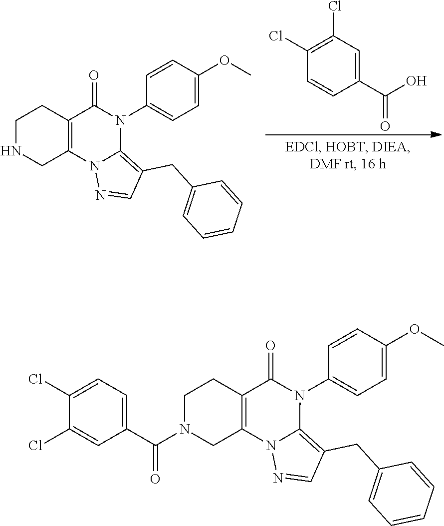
C1(Cl)=C(Cl)C=C(C(O)=O)C=C1.C12=C(CCNC1)C(=O)N(C1=CC=C(OC)C=C1)C1=C(CC3=CC=CC=C3)C=NN21.C12=C(CCN(C(C3=CC=C(Cl)C(Cl)=C3)=O)C1)C(=O)N(C1=CC=C(OC)C=C1)C1=C(CC3=CC=CC=C3)C=NN21
